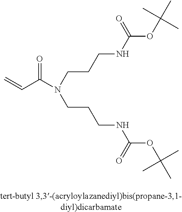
C=CC(N(CCCNC(OC(C)(C)C)=O)CCCNC(OC(C)(C)C)=O)=O
